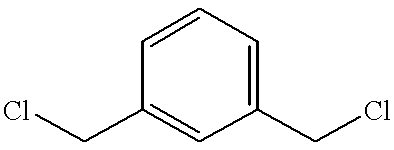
ClCC1=CC(CCl)=CC=C1
